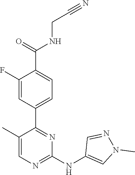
C1(C2=NC(NC3=CN(C)N=C3)=NC=C2C)=CC=C(C(NCC#N)=O)C(F)=C1
